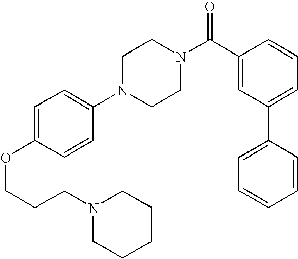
C(COC1=CC=C(N2CCN(C(C3=CC(C4=CC=CC=C4)=CC=C3)=O)CC2)C=C1)CN1CCCCC1
